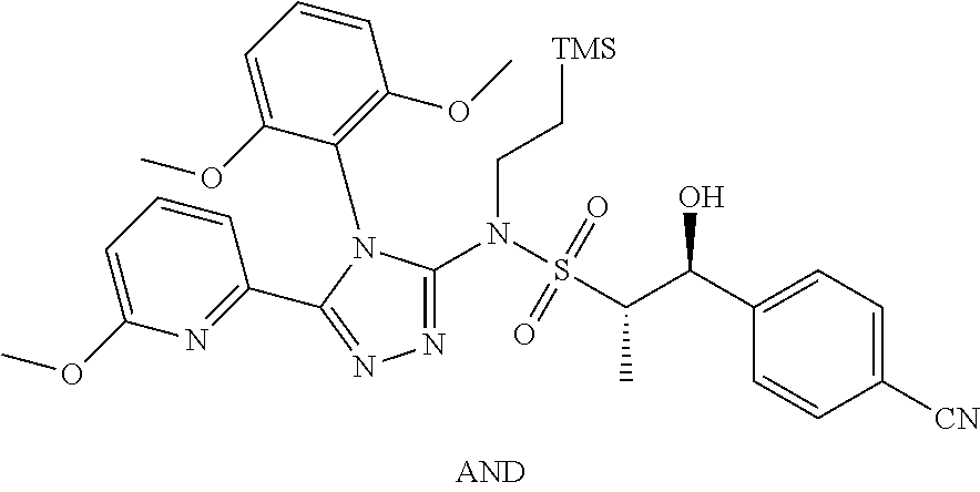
C1(C(C(C)S(N(CC[TMS])C2=NN=C(C3=NC(OC)=CC=C3)N2C2=C(OC)C=CC=C2OC)(=O)=O)O)=CC=C([CN])C=C1
